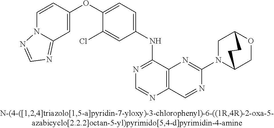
C1=CC(OC2=CC=C(NC3=NC=NC4=C3N=C(N3C5COC(C3)CC5)N=C4)C=C2Cl)=CC2=NC=NN12
